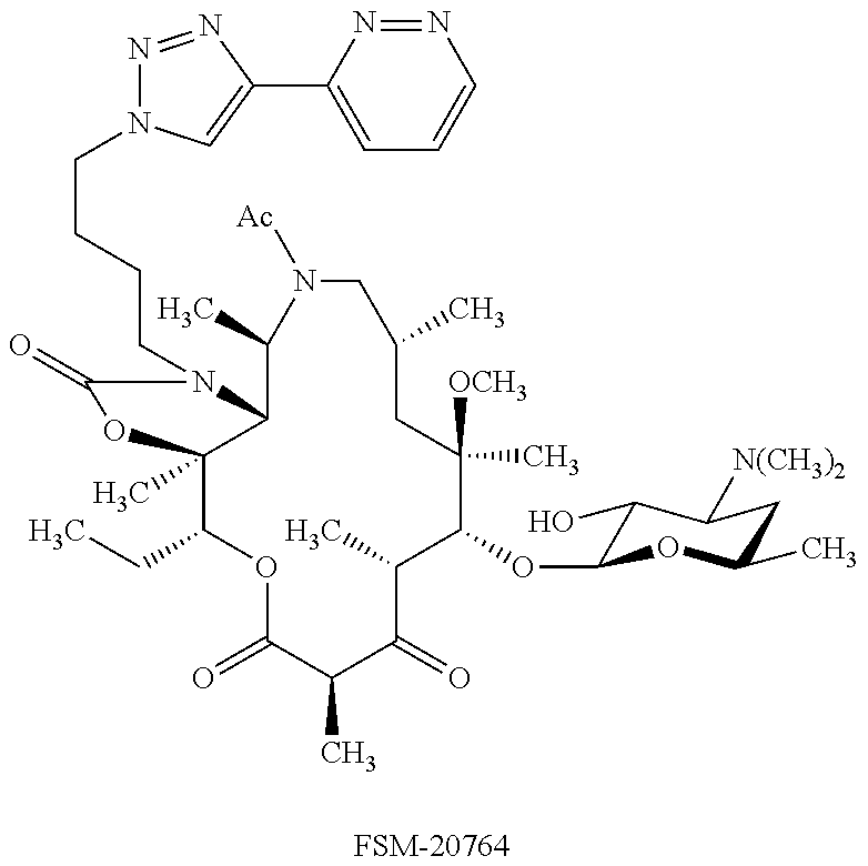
[FSM-20764].C1(CC)C2(C)C(N(CCCCN3N=NC(C4=CC=CN=N4)=C3)C(=O)O2)C(C)N([Ac])CC(C)CC([OCH3])(C)C(OC2C(O)C([N(CH3)2])CC(C)O2)C(C)C(=O)C(C)C(=O)O1
